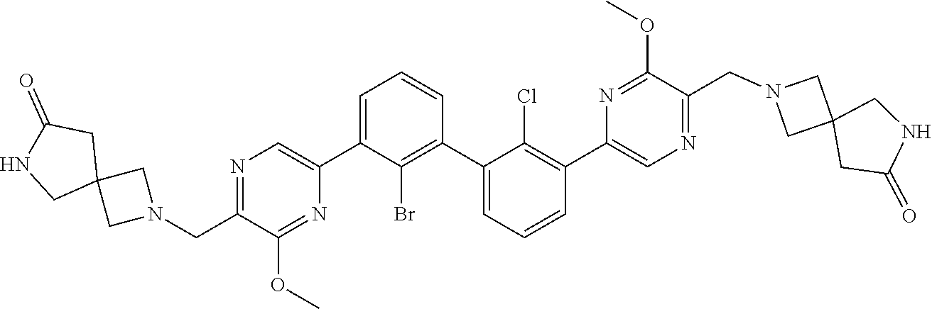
C1=CC(C2=CC=CC(C3=CN=C(CN4CC5(C4)CC(=O)NC5)C(OC)=N3)=C2Cl)=C(Br)C(C2=CN=C(CN3CC4(C3)CC(=O)NC4)C(OC)=N2)=C1
